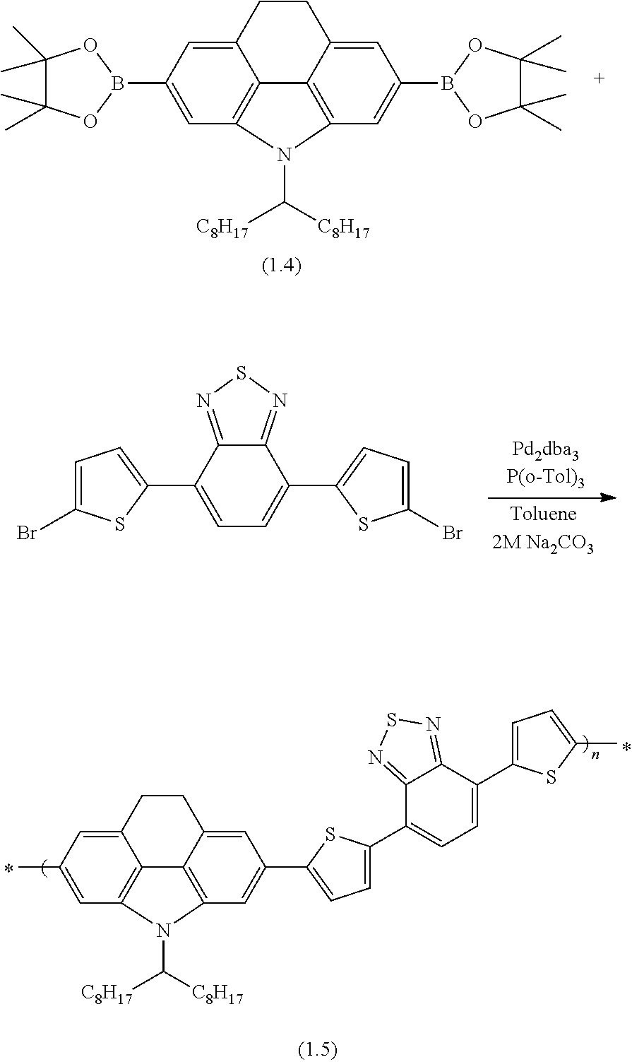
C12=CC(B3OC(C)(C)C(C)(C)O3)=CC3=C1C1=C(C=C(B4OC(C)(C)C(C)(C)O4)C=C1CC2)N3C([C8H17])[C8H17].C1=C(C2=CC=C(Br)S2)C2=NSN=C2C(C2=CC=C(Br)S2)=C1.C12=CC(C)=CC3=C1C1=C(C=C(C4=CC=C(C5=CC=C(C6=CC=C(C)S6)C6=NSN=C56)S4)C=C1CC2)N3C([C8H17])[C8H17]
